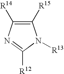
C1([R15])=C([R14])N=C([R12])N1[R13]
